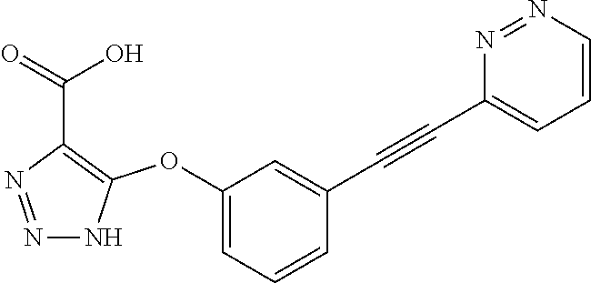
N1=NC(C(=O)O)=C(OC2=CC=CC(C#CC3=CC=CN=N3)=C2)N1
